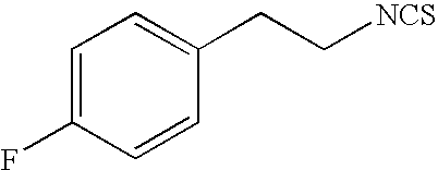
C1=C(F)C=CC(CC[NCS])=C1
